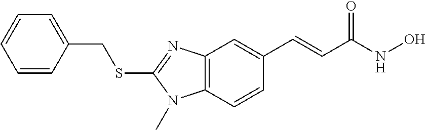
C1=CC(CSC2=NC3=C(N2C)C=CC(C=CC(NO)=O)=C3)=CC=C1
